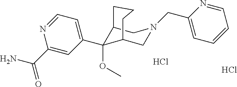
C12C(OC)(C3=CC=NC(C(N)=O)=C3)C(CN(CC3=CC=CC=N3)C1)CCC2.Cl.Cl
